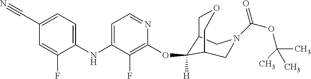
C1(NC2=CC=NC(OC3([H])C4COCC3CN(C(OC(C)(C)C)=O)C4)=C2F)=CC=C(C#N)C=C1F
